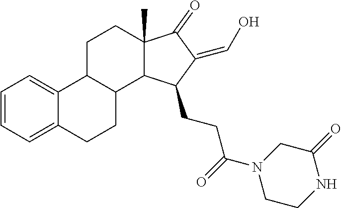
C1=CC=C2C(=C1)C1C(CC2)C2C(C)(CC1)C(=O)C(=CO)C2CCC(=O)N1CCNC(=O)C1
